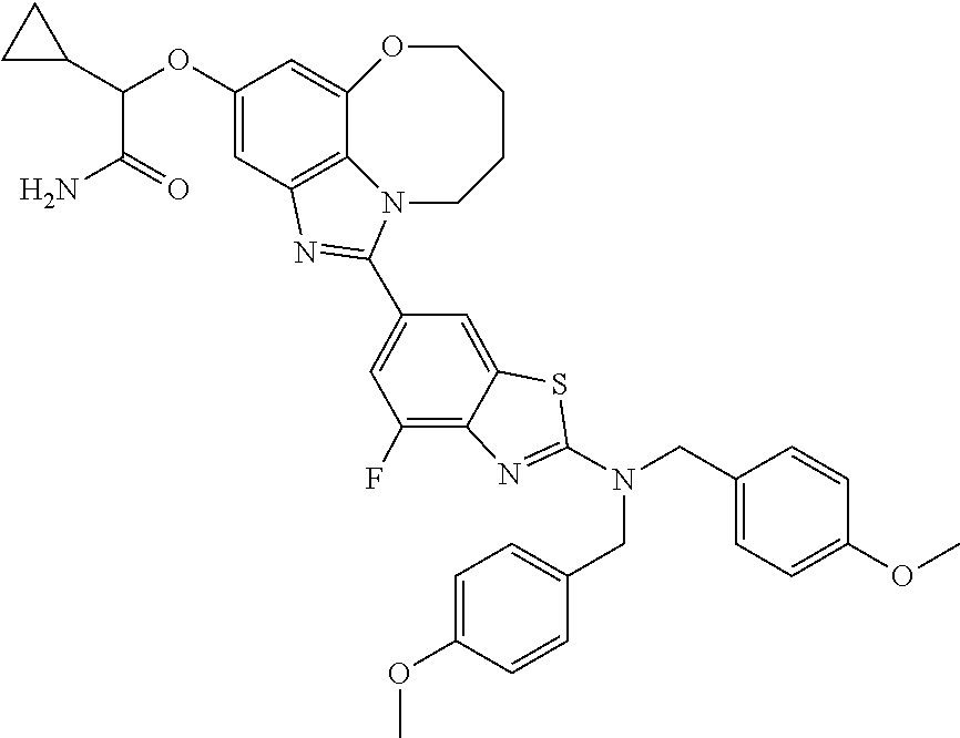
C12=C3C=C(OC(C4CC4)C(N)=O)C=C1OCCCCN2C(C1=CC(F)=C2C(=C1)SC(N(CC1=CC=C(OC)C=C1)CC1=CC=C(OC)C=C1)=N2)=N3
